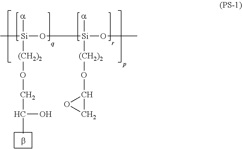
C[Si](O[Si](OC)([(CH2)2]OC1CO1)[a])([(CH2)2]OCC(O)C)[a]
